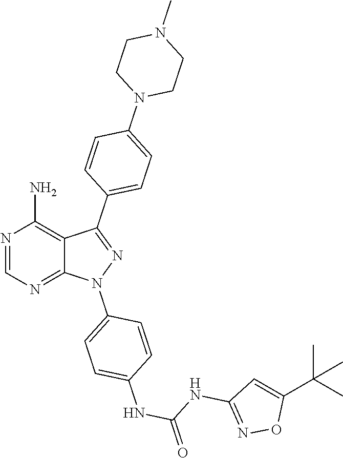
N1=CN=C2C(=C1N)C(C1=CC=C(N3CCN(C)CC3)C=C1)=NN2C1=CC=C(NC(=O)NC2=NOC(C(C)(C)C)=C2)C=C1
